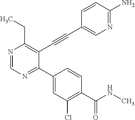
N1=CN=C(C2=CC(Cl)=C(C(NC)=O)C=C2)C(C#CC2=CN=C(N)C=C2)=C1CC
